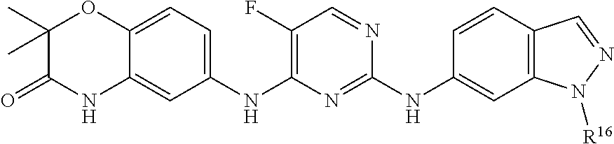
C12=CC(NC3=C(F)C=NC(NC4=CC5=C(C=C4)C=NN5[R16])=N3)=CC=C1OC(C)(C)C(=O)N2
